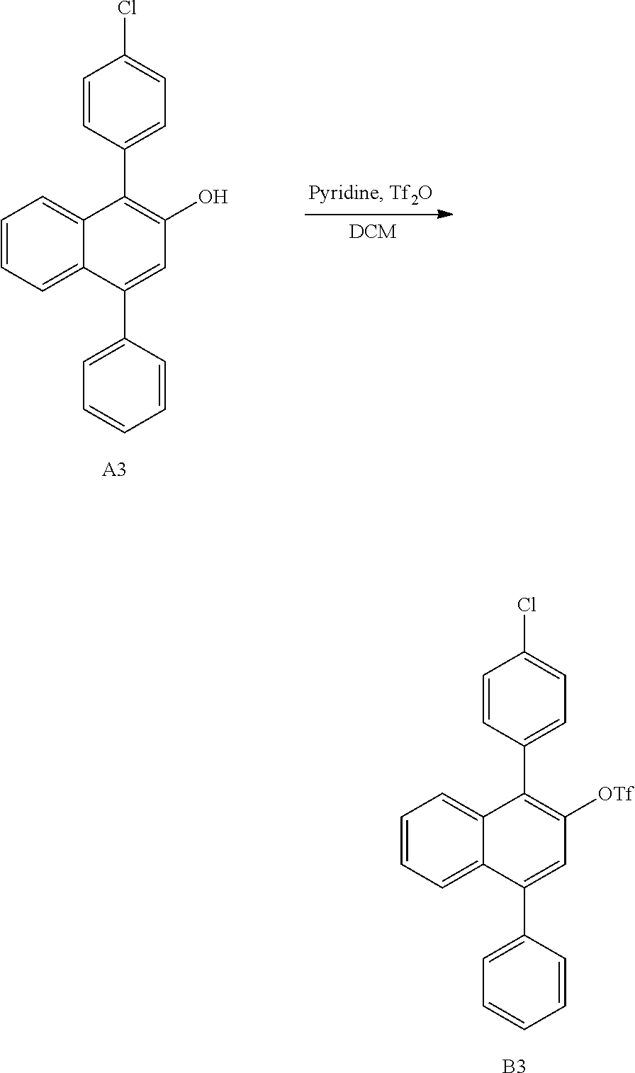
C1=CC=C2C(=C1)C(C1=CC=C(Cl)C=C1)=C([OTf])C=C2C1=CC=CC=C1.[B3].C1=CC=C2C(=C1)C(C1=CC=C(Cl)C=C1)=C(O)C=C2C1=CC=CC=C1.[A3]
